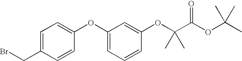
C1(CBr)=CC=C(OC2=CC=CC(OC(C(OC(C)(C)C)=O)(C)C)=C2)C=C1
